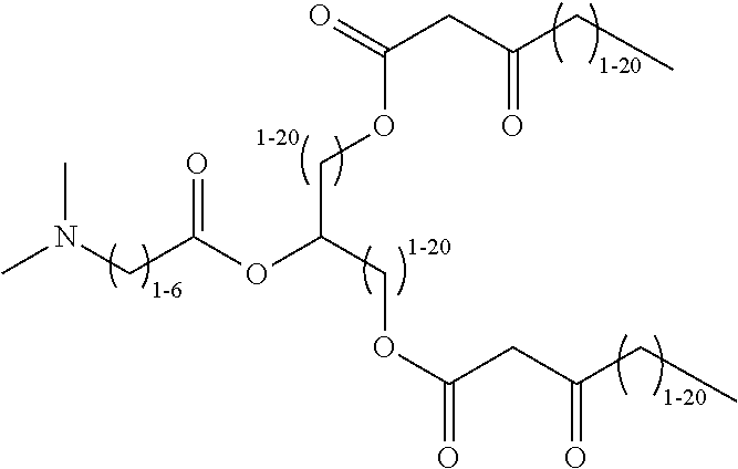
CN(CC(OC(COC(CC(CC)=O)=O)COC(CC(CC)=O)=O)=O)C
